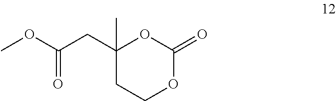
O(C(CC1(C)CCOC(=O)O1)=O)C
